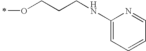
C1(NCCCOC)=CC=CC=N1
